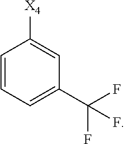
C1=CC=C(C(F)(F)F)C=C1[X4]
